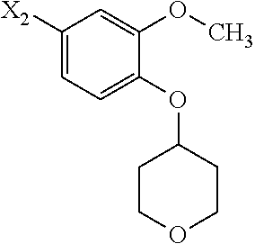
[X2]C1=CC=C(OC2CCOCC2)C(OC)=C1
